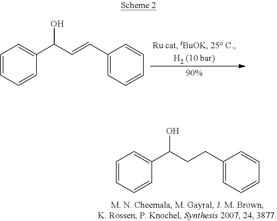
C1=CC=CC(C(CCC2=CC=CC=C2)O)=C1.C1=CC=CC(C(C=CC2=CC=CC=C2)O)=C1
